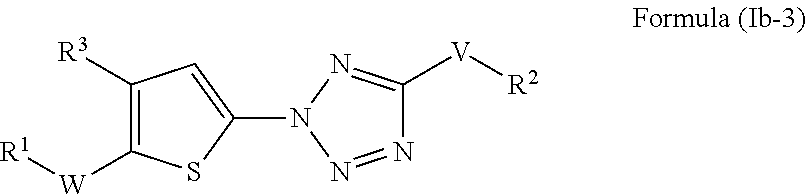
C1([R3])=C([W][R1])SC(N2N=NC([V][R2])=N2)=C1
